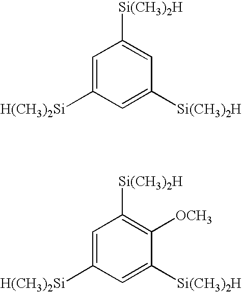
C1=C([H(CH3)2Si])C=C([Si(CH3)2H])C=C1[Si(CH3)2H].C1=C([H(CH3)2Si])C=C([Si(CH3)2H])C([OCH3])=C1[Si(CH3)2H]
